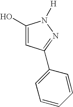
C1(O)=CC(C2=CC=CC=C2)=NN1[H]
